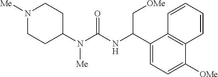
N1([Me])CCC(N(C(NC(C2=CC=C([OMe])C3=C2C=CC=C3)C[OMe])=O)[Me])CC1
